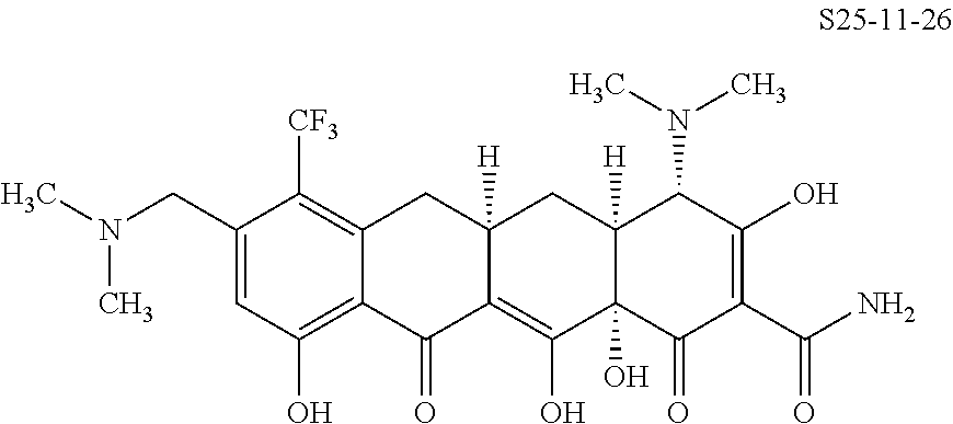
C1(CN(C)C)=CC(O)=C2C(=C1[CF3])CC1([H])C(=C(O)C3(O)C([H])(C1)C(N(C)C)C(O)=C(C(N)=O)C3=O)C2=O
